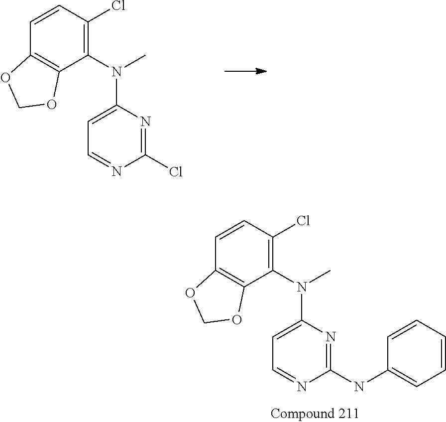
C1=CC2=C(C(N(C3=CC=NC(Cl)=N3)C)=C1Cl)OCO2.C1=CC2=C(C(N(C3=CC=NC(NC4=CC=CC=C4)=N3)C)=C1Cl)OCO2
